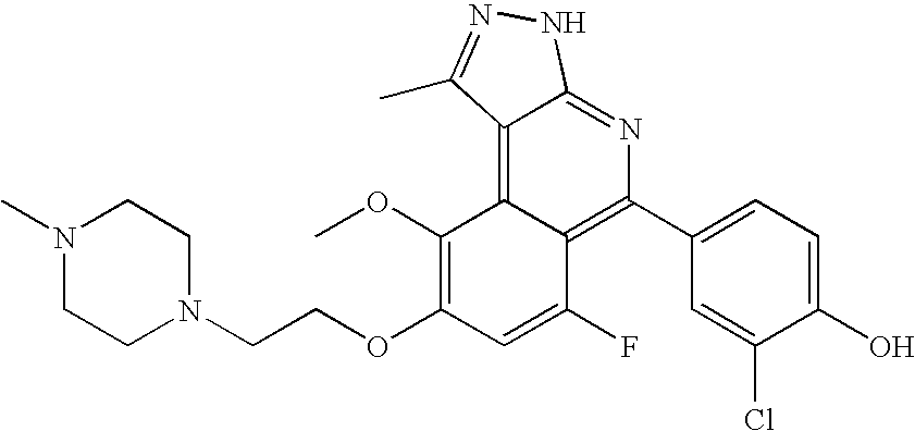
N1(C)CCN(CCOC2=C(OC)C3=C4C(=NC(C5=CC=C(O)C(Cl)=C5)=C3C(F)=C2)NN=C4C)CC1
